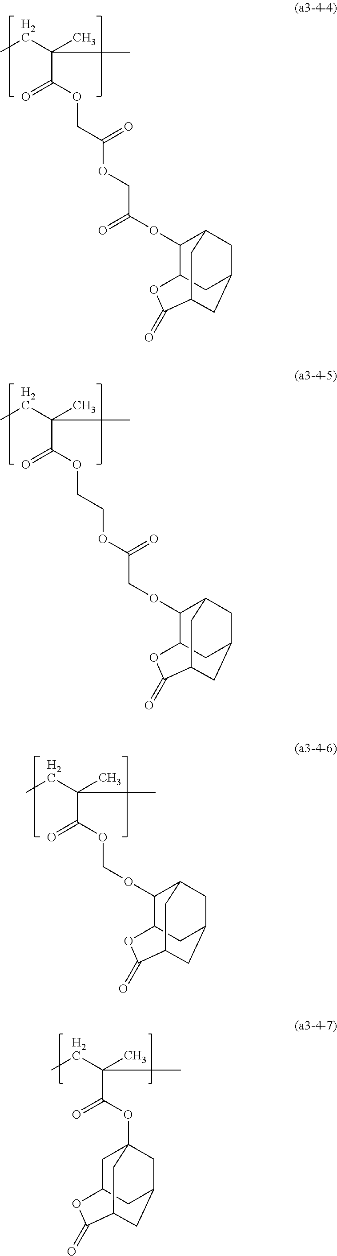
CCC(C)(C)C(=O)OCC(=O)OCC(OC1C2CC3CC1CC(C(=O)O2)C3)=O.CCC(C)(C)C(=O)OCCOC(COC1C2CC3CC1CC(C(=O)O2)C3)=O.CCC(C)(C)C(=O)OCOC1C2CC3CC1CC(C(=O)O2)C3.CCC(C)(C)C(=O)OC12CC3CC(C1)CC(C(=O)O3)C2
